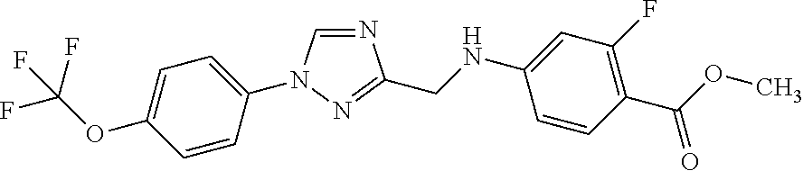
C1=C(OC(F)(F)F)C=CC(N2C=NC(CNC3=CC(F)=C(C(OC)=O)C=C3)=N2)=C1
